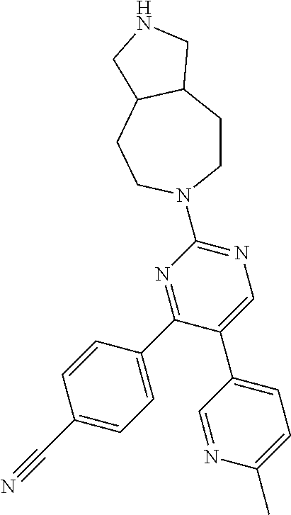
C1(N2CCC3C(CC2)CNC3)=NC=C(C2=CC=C(C)N=C2)C(C2=CC=C(C#N)C=C2)=N1
